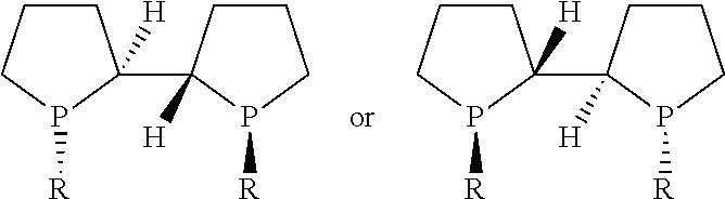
C1CCP([R])C1(C1([H])CCCP1[R])[H].C1CCP([R])C1(C1([H])CCCP1[R])[H]
